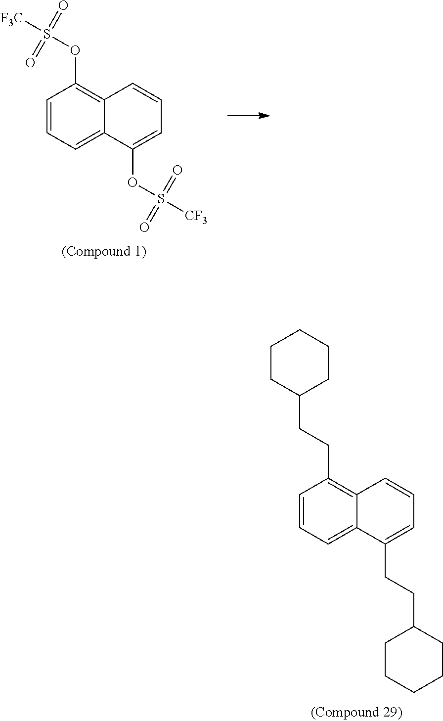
C1=CC=C2C(=C1CCC1CCCCC1)C=CC=C2CCC1CCCCC1.C1=CC=C2C(=C1OS([F3C])(=O)=O)C=CC=C2OS([CF3])(=O)=O
